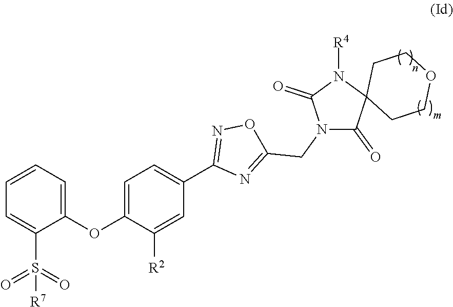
S(=O)(=O)([R7])C1=CC=CC=C1OC1=CC=C(C2=NOC(CN3C(=O)C4(N([R4])C3=O)CCOCC4)=N2)C=C1[R2]
